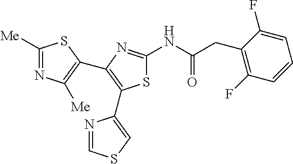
S1C(NC(CC2=C(F)C=CC=C2F)=O)=NC(C2=C([Me])N=C([Me])S2)=C1C1=CSC=N1
